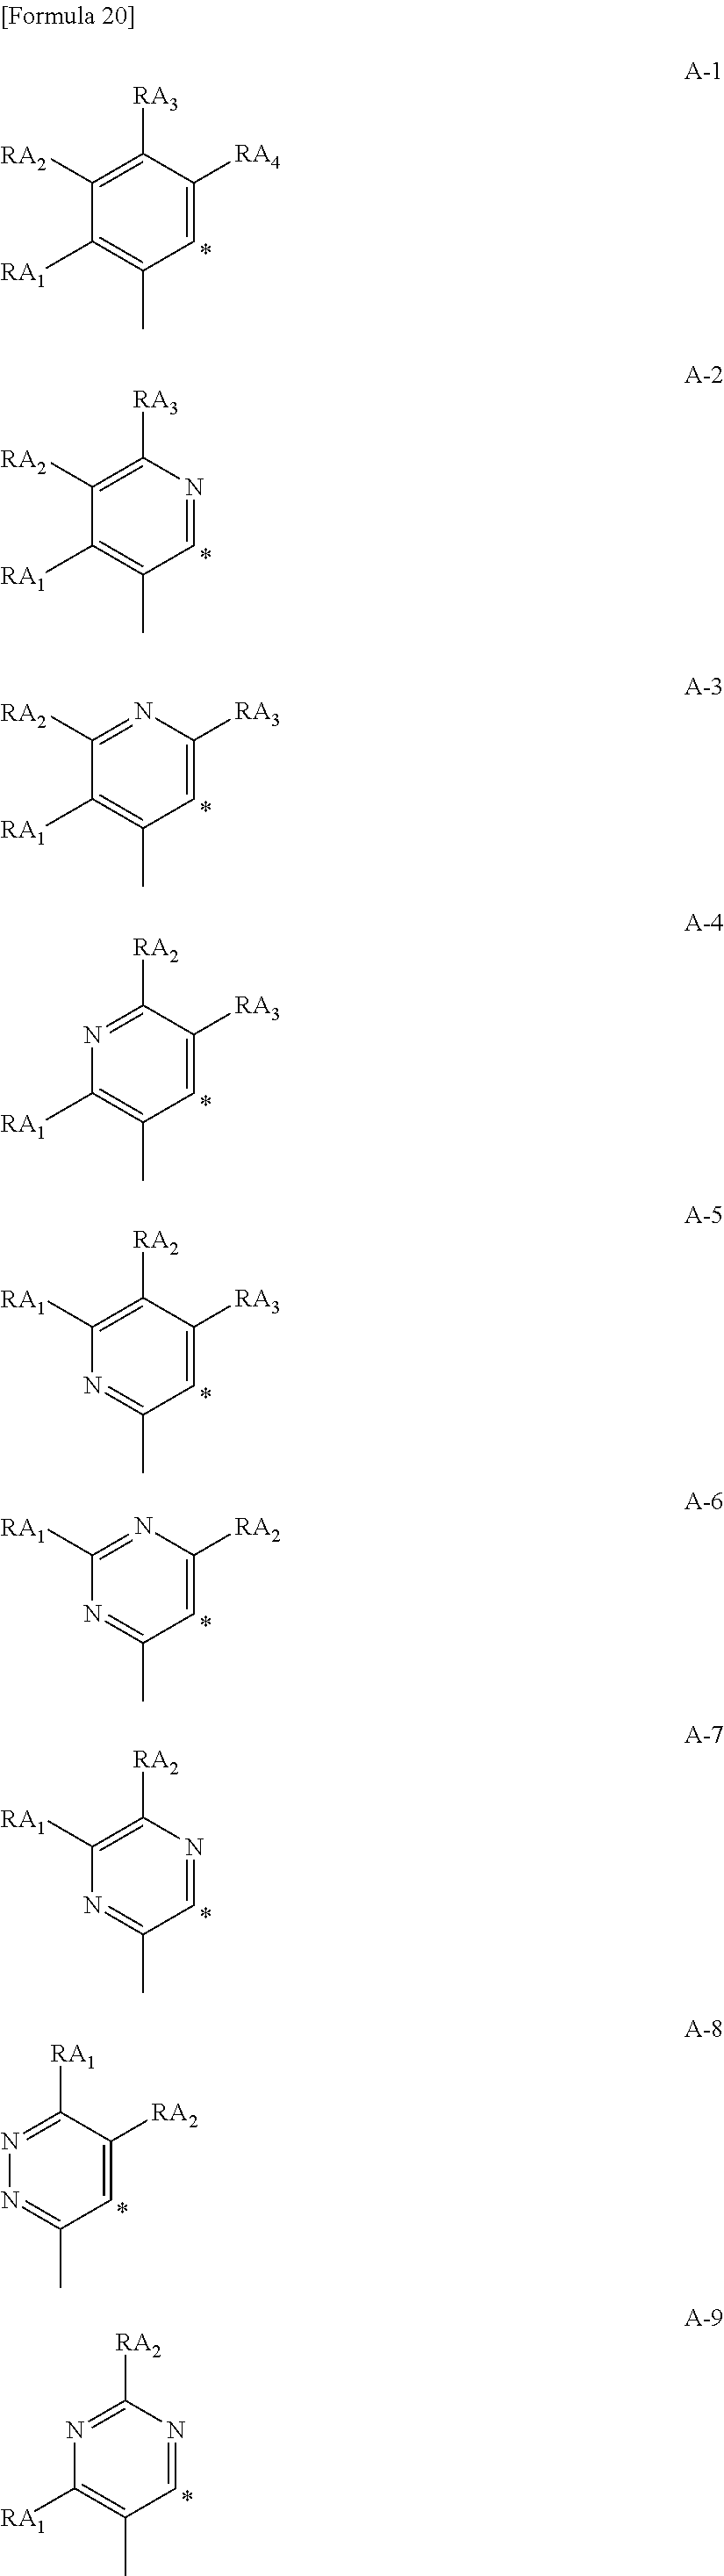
C1([RA3])=C([RA2])C([RA1])=C(C)C=C1[RA4].C1([RA3])=C([RA2])C([RA1])=C(C)C=N1.N1=C([RA2])C([RA1])=C(C)C=C1[RA3].C1([RA2])=NC([RA1])=C(C)C=C1[RA3].C1([RA2])=C([RA1])N=C(C)C=C1[RA3].N1=C([RA1])N=C(C)C=C1[RA2].C1([RA2])=C([RA1])N=C(C)C=N1.C1([RA1])=NN=C(C)C=C1[RA2].C1([RA2])=NC([RA1])=C(C)C=N1
